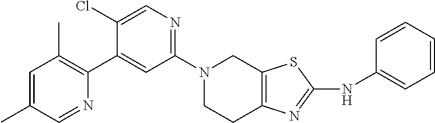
N1(C2=NC=C(Cl)C(C3=C(C)C=C(C)C=N3)=C2)CCC2=C(C1)SC(NC1=CC=CC=C1)=N2
